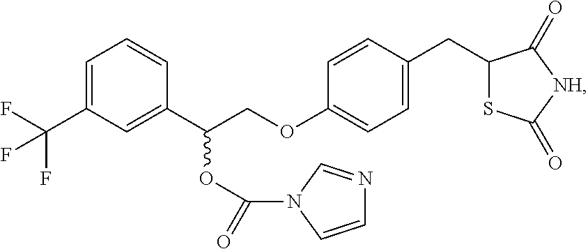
C1=C(C(F)(F)F)C=C(C(COC2=CC=C(CC3SC(=O)[NH]C3=O)C=C2)OC(=O)N2C=NC=C2)C=C1
